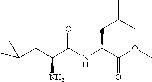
COC(C(NC(C(CC(C)(C)C)N)=O)CC(C)C)=O
